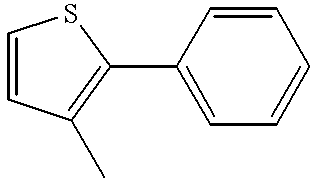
C1(C2=C(C)C=CS2)=CC=CC=C1
